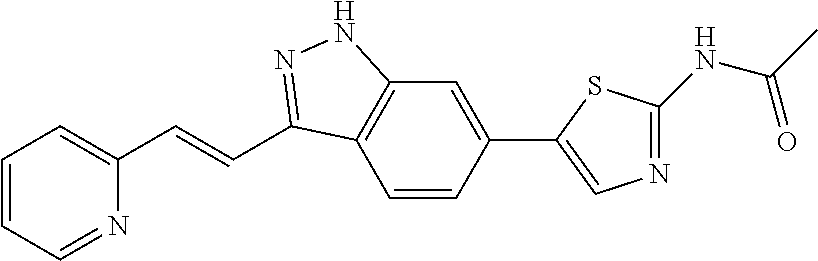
C1=CC=NC(C=CC2=NNC3=C2C=CC(C2=CN=C(NC(C)=O)S2)=C3)=C1
